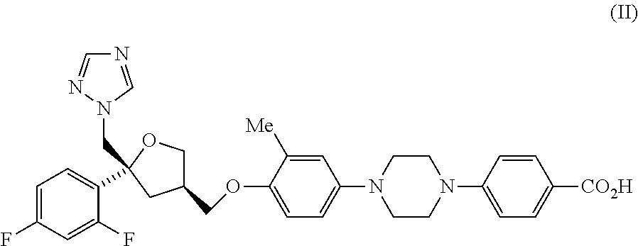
C1=C(F)C=C(F)C(C2(CN3C=NC=N3)CC(COC3=CC=C(N4CCN(C5=CC=C([CO2H])C=C5)CC4)C=C3[Me])CO2)=C1
